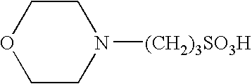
C1CN([(CH2)3SO3H])CCO1
